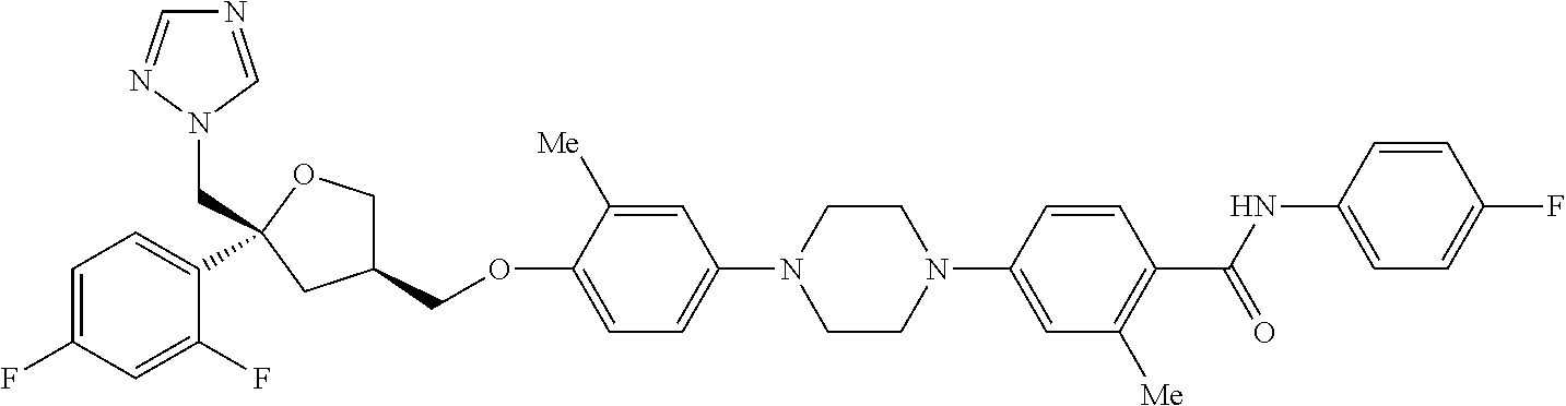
C1=C(F)C=C(F)C(C2(CN3N=CN=C3)OCC(COC3=CC=C(N4CCN(C5=CC([Me])=C(C(NC6=CC=C(F)C=C6)=O)C=C5)CC4)C=C3[Me])C2)=C1
